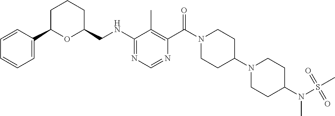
N(C1=NC=NC(C(N2CCC(N3CCC(N(S(=O)(C)=O)C)CC3)CC2)=O)=C1C)CC1CCCC(C2=CC=CC=C2)O1
